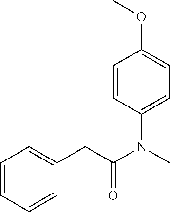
C1=C(N(C)C(=O)CC2=CC=CC=C2)C=CC(OC)=C1
